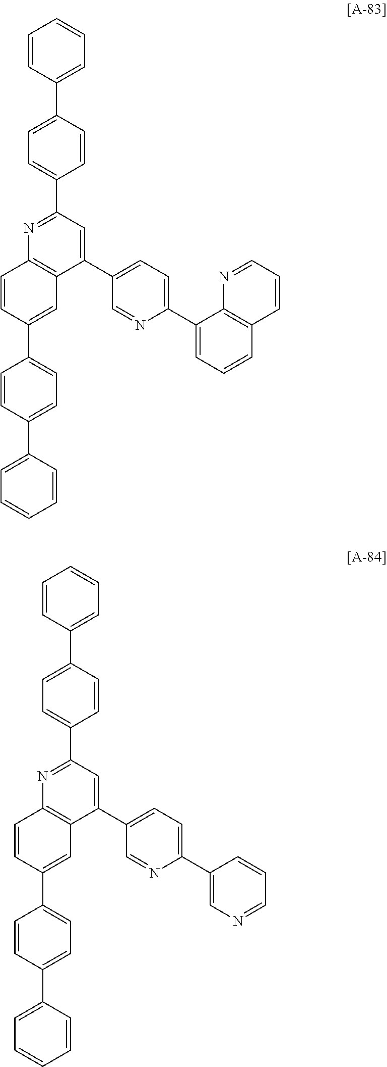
C1=CC(C2=CC=C(C3=CC=CC=C3)C=C2)=CC2=C1N=C(C1=CC=C(C3=CC=CC=C3)C=C1)C=C2C1=CC=C(C2=CC=CC3=C2N=CC=C3)N=C1.C1=CC(C2=CC=C(C3=CC=CC=C3)C=C2)=CC2=C1N=C(C1=CC=C(C3=CC=CC=C3)C=C1)C=C2C1=CC=C(C2=CN=CC=C2)N=C1
